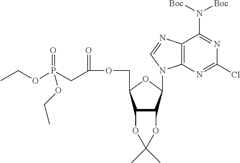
C12C(C(N3C4=C(C(N([Boc])[Boc])=NC(Cl)=N4)N=C3)OC1COC(CP(=O)(OCC)OCC)=O)OC(C)(C)O2
